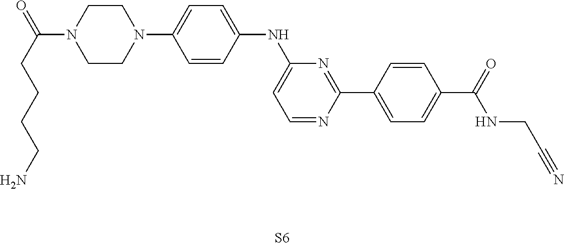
C1=CC(NC2=CC=NC(C3=CC=C(C(NCC#N)=O)C=C3)=N2)=CC=C1N1CCN(C(CCCCN)=O)CC1.[S6]
